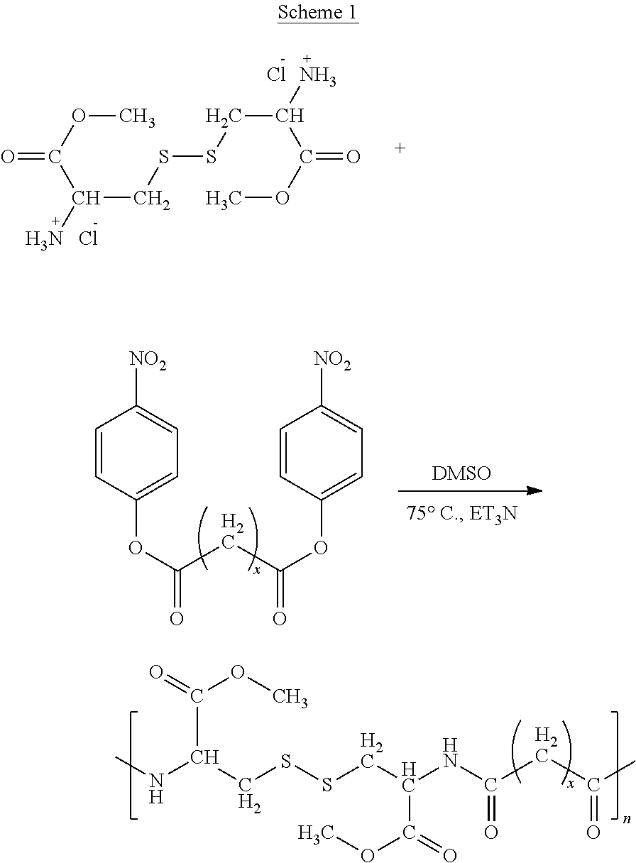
[DMSO].O(C(=O)CC(OC1=CC=C([NO2])C=C1)=O)C1=CC=C([NO2])C=C1.O(C)C(=O)C(N)CSSCC(N)C(OC)=O.Cl.Cl.CNC(C(=O)OC)CSSCC(NC(=O)CC(C)=O)C(=O)OC
